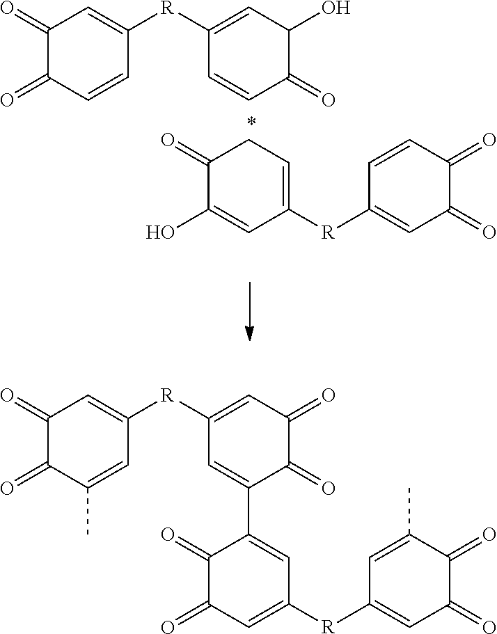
C1(=O)C(=O)C(C)=CC([R]C2=CC(=O)C(=O)C(C3=CC([R]C4=CC(=O)C(=O)C(C)=C4)=CC(=O)C3=O)=C2)=C1.C1(=O)C(=O)C=CC([R]C2=CC(O)C(=O)C=C2)=C1.C1(=O)C(=O)C=CC([R]C2=CCC(=O)C(O)=C2)=C1
